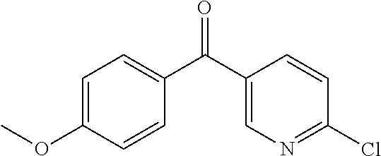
C1=C(OC)C=CC(C(C2=CN=C(Cl)C=C2)=O)=C1
